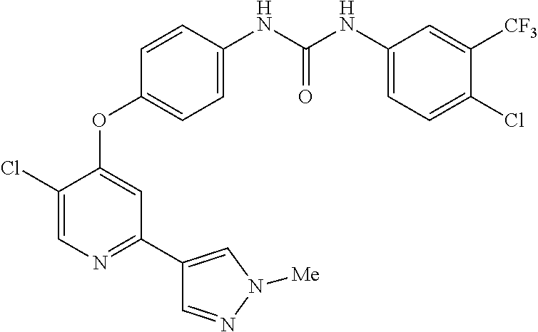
C1(Cl)=CN=C(C2=CN([Me])N=C2)C=C1OC1=CC=C(NC(NC2=CC=C(Cl)C([CF3])=C2)=O)C=C1
